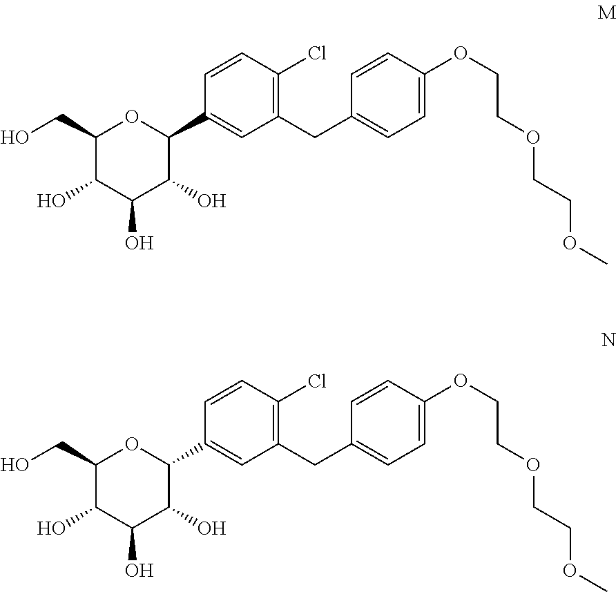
C1(CO)C(O)C(O)C(O)C(C2=CC(CC3=CC=C(OCCOCCOC)C=C3)=C(Cl)C=C2)O1.C1(CO)C(O)C(O)C(O)C(C2=CC(CC3=CC=C(OCCOCCOC)C=C3)=C(Cl)C=C2)O1
